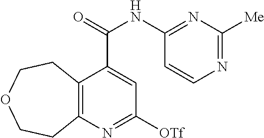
C12=C(N=C([OTf])C=C1C(NC1=NC([Me])=NC=C1)=O)CCOCC2
